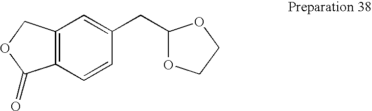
C12=C(C=CC(CC3OCCO3)=C1)C(=O)OC2
